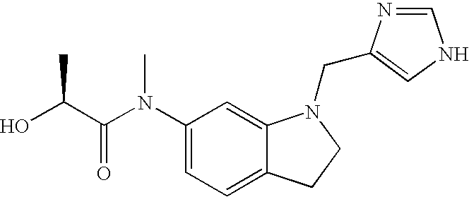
C1(N(C(C(O)C)=O)C)=CC=C2C(=C1)N(CC1=CNC=N1)CC2
